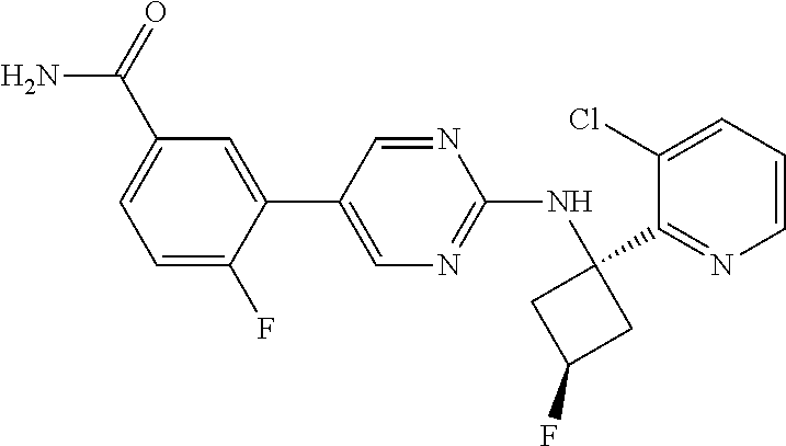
C1(C2=CN=C(NC3(C4=NC=CC=C4Cl)CC(F)C3)N=C2)=CC(C(N)=O)=CC=C1F
